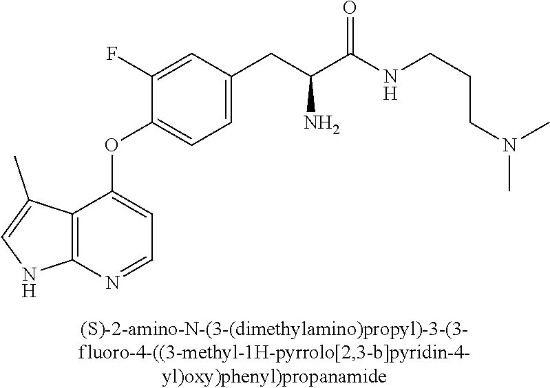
C1(F)=CC(CC(C(NCCCN(C)C)=O)N)=CC=C1OC1=CC=NC2=C1C(C)=CN2
